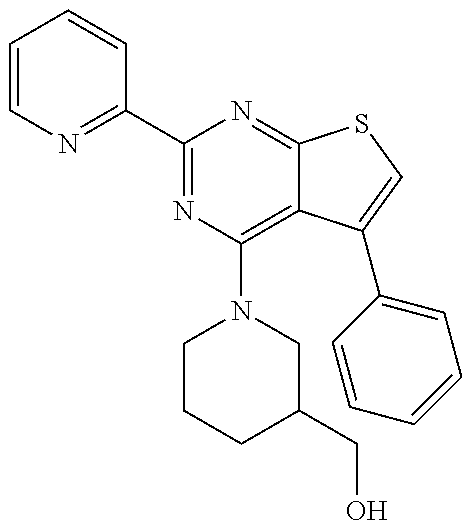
C1=CN=C(C2=NC(N3CCCC(CO)C3)=C3C(=N2)SC=C3C2=CC=CC=C2)C=C1
